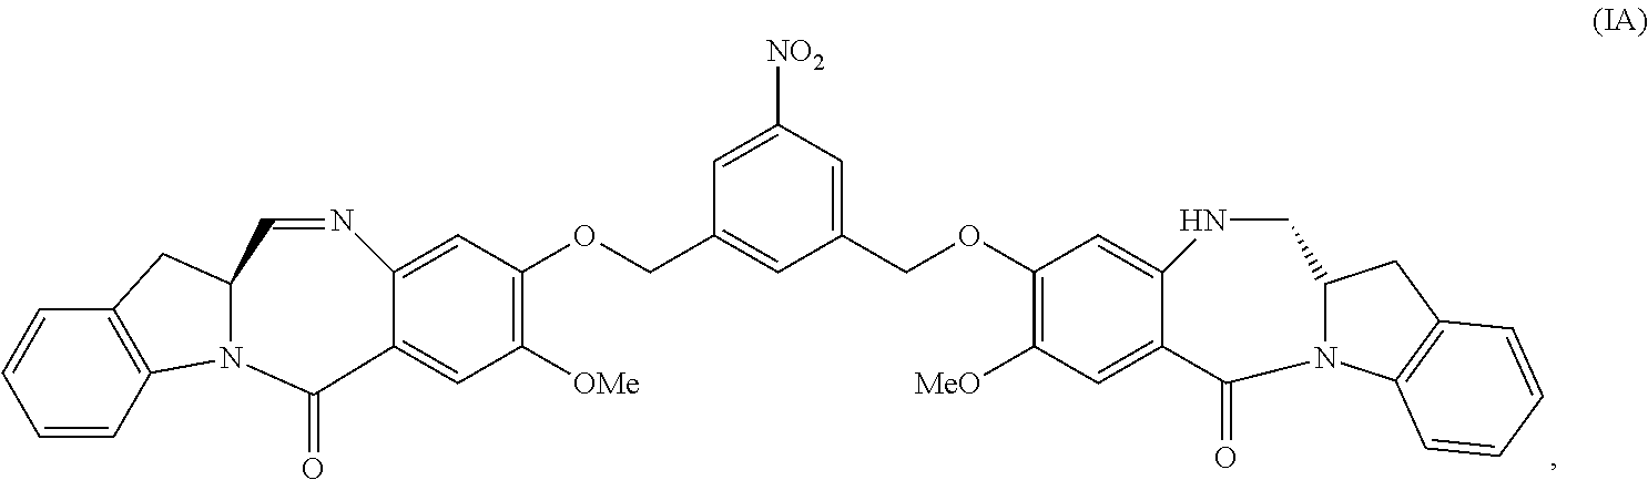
C1=C([NO2])C=C(COC2=C([MeO])C=C3C(=C2)NCC2N(C4=C(C2)C=CC=C4)C3=O)C=C1COC1=C([OMe])C=C2C(=C1)N=CC1CC3=C(C=CC=C3)N1C2=O
